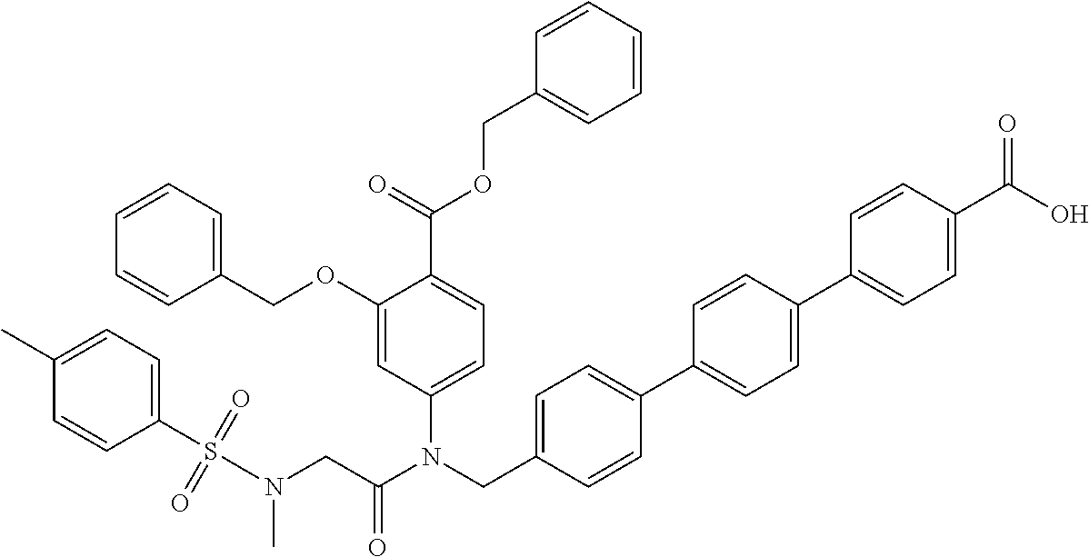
C1(S(N(CC(N(CC2=CC=C(C3=CC=C(C4=CC=C(C(=O)O)C=C4)C=C3)C=C2)C2=CC=C(C(=O)OCC3=CC=CC=C3)C(OCC3=CC=CC=C3)=C2)=O)C)(=O)=O)=CC=C(C)C=C1
